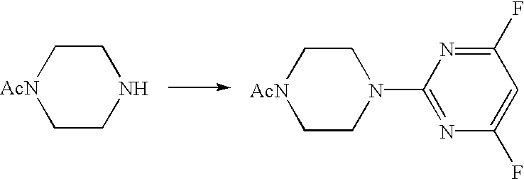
C1(F)=NC(N2CC[AcN]CC2)=NC(F)=C1.C1C[AcN]CCN1
